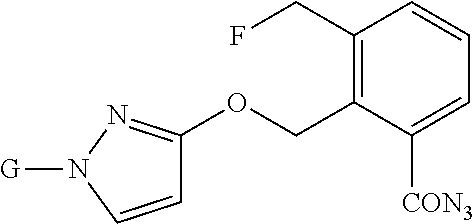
C1(CF)=C(COC2=NN([G])C=C2)C([CON3])=CC=C1
